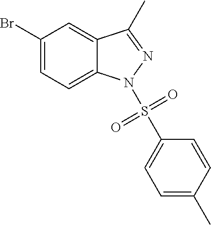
C1(Br)=CC=C2C(=C1)C(C)=NN2S(C1=CC=C(C)C=C1)(=O)=O
